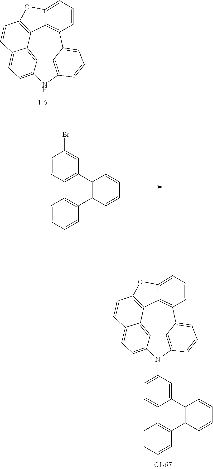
C12=C3C4=C5OC6=CC=CC(=C46)C4=CC=CC(=C14)NC2=CC=C3C=C5.C1=CC=C(C2=C(C3=CC=CC=C3)C=CC=C2)C=C1Br.C12=C3C4=C5OC6=CC=CC(=C46)C4=CC=CC(=C14)N(C1=CC=CC(C4=C(C6=CC=CC=C6)C=CC=C4)=C1)C2=CC=C3C=C5
